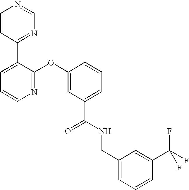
N1=C(OC2=CC(C(NCC3=CC=CC(C(F)(F)F)=C3)=O)=CC=C2)C(C2=NC=NC=C2)=CC=C1
